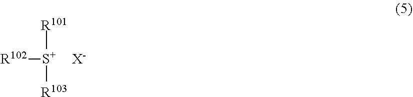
[R102][S+]([R103])[R101].[X-]
